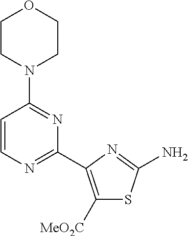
C1CN(C2=NC(C3=C([MeO2C])SC(N)=N3)=NC=C2)CCO1
